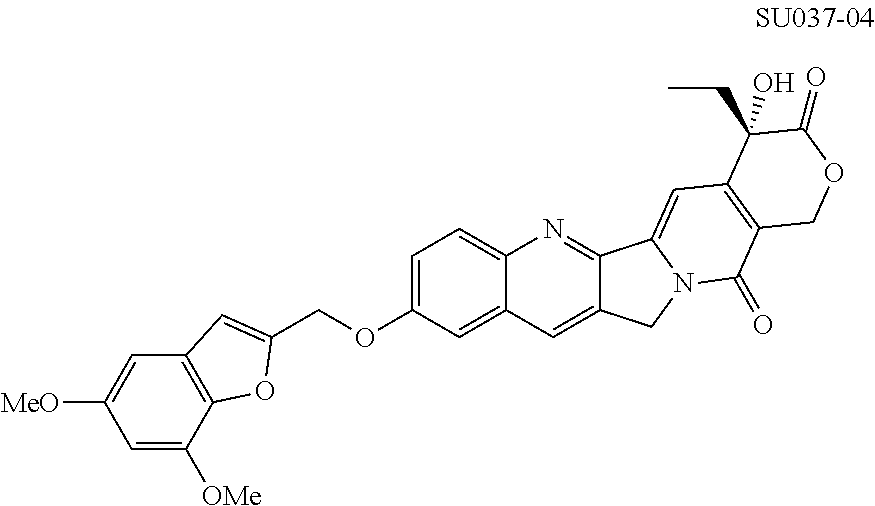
C1=C([OMe])C2=C(C=C1[MeO])C=C(COC1=CC=C3C(=C1)C=C1C(=N3)C3=CC4=C(C(=O)N3C1)COC(=O)C4(CC)O)O2
